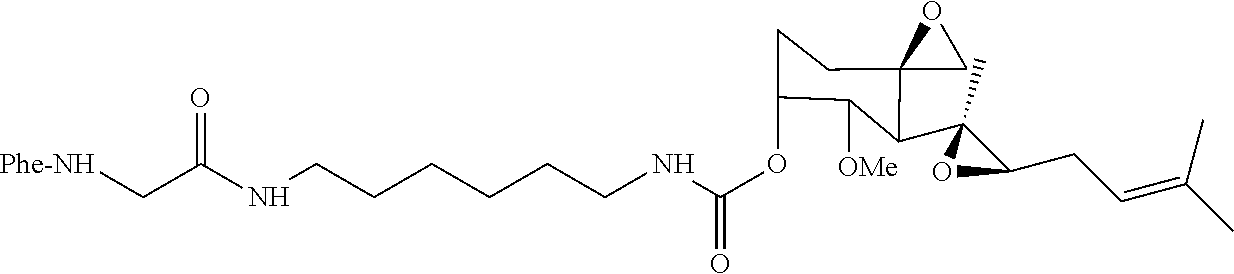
[Phe-NH]CC(NCCCCCCNC(OC1CCC2(C(C3(C)C(CC=C(C)C)O3)C1[OMe])CO2)=O)=O
